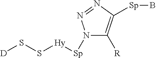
N1([Sp][Hy]SS[D])C([R])=C([Sp]B)N=N1
